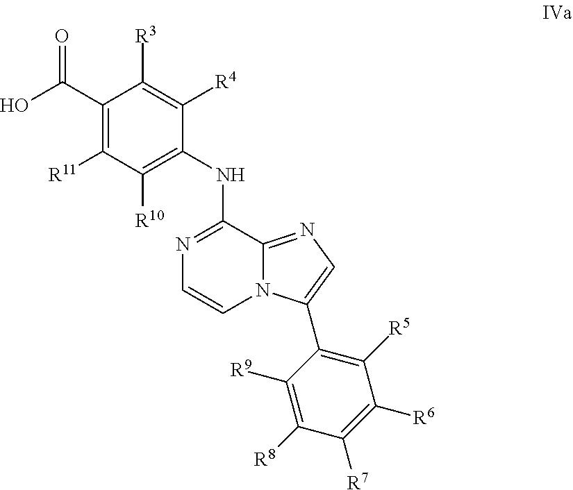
C1(C(=O)O)=C([R11])C([R10])=C(NC2=NC=CN3C2=NC=C3C2=C([R5])C([R6])=C([R7])C([R8])=C2[R9])C([R4])=C1[R3]
